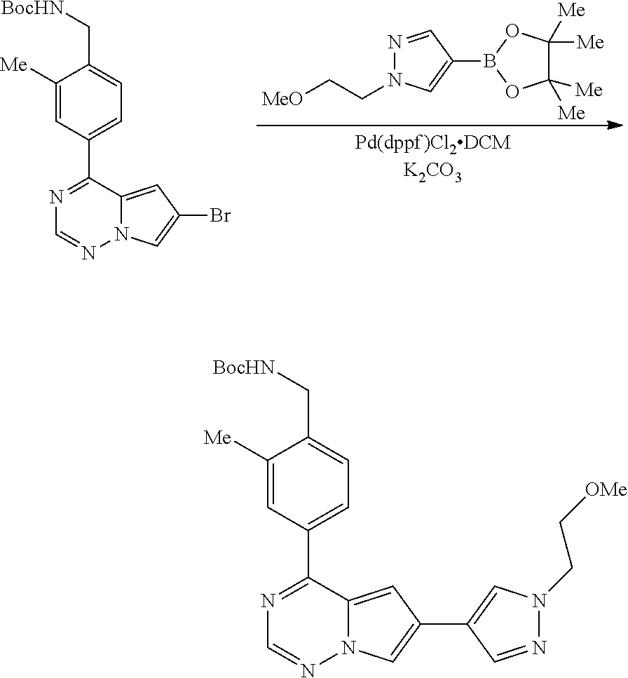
C1([Me])=CC(C2=NC=NN3C2=CC(Br)=C3)=CC=C1C[BocHN].N1=CC(B2OC([Me])([Me])C([Me])([Me])O2)=CN1CC[MeO].C1([Me])=CC(C2=NC=NN3C2=CC(C2=CN(CC[OMe])N=C2)=C3)=CC=C1C[BocHN]
